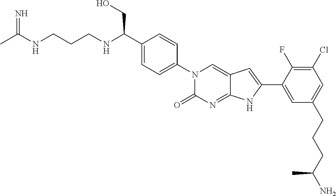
CC(NCCCNC(C1=CC=C(N2C(=O)N=C3C(=C2)C=C(C2=CC(CCCC(N)C)=CC(Cl)=C2F)N3)C=C1)CO)=N
